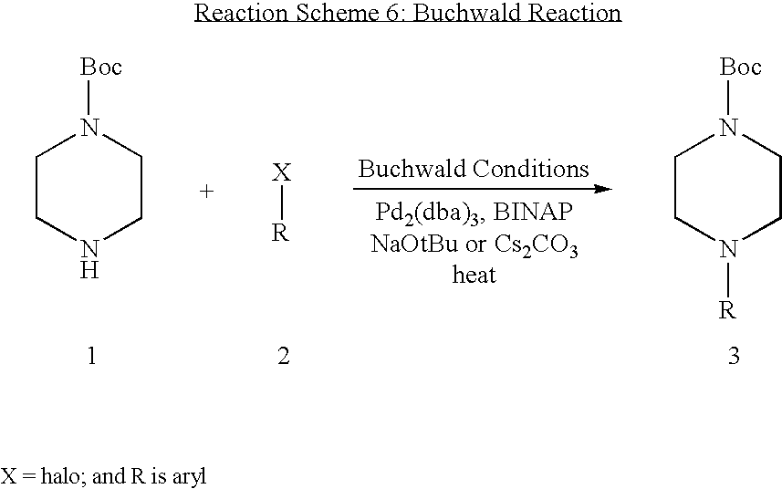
N1([Boc])CCN([R])CC1.[X][R].N1([Boc])CCNCC1
